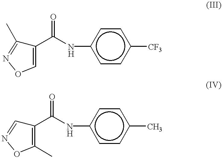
c1cc([CF3])ccc1NC(C1=CON=C1C)=O.c1cc(C)ccc1NC(C1=C(C)ON=C1)=O
